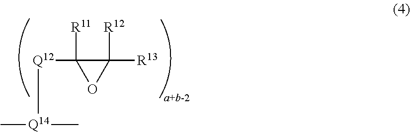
[R11]C1([Q12][Q14](C)C)OC1([R12])[R13]
